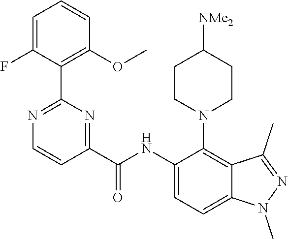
C1(NC(C2=NC(C3=C(OC)C=CC=C3F)=NC=C2)=O)=CC=C2C(=C1N1CCC([NMe2])CC1)C(C)=NN2C
